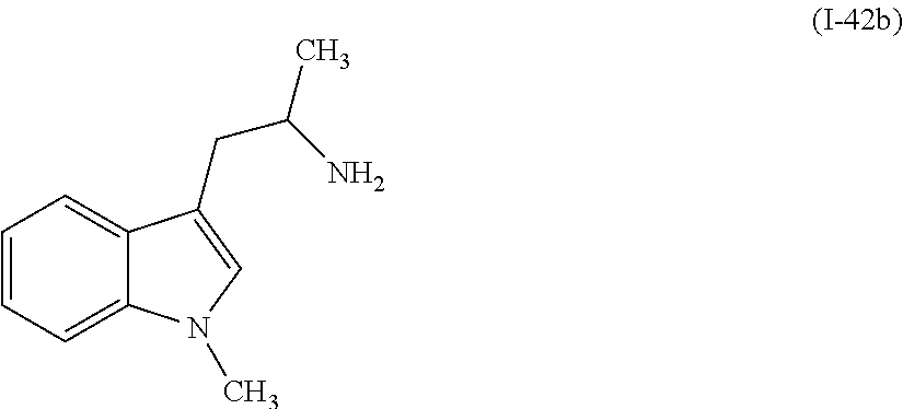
C1=CC=C2C(=C1)C(CC(C)N)=CN2C
